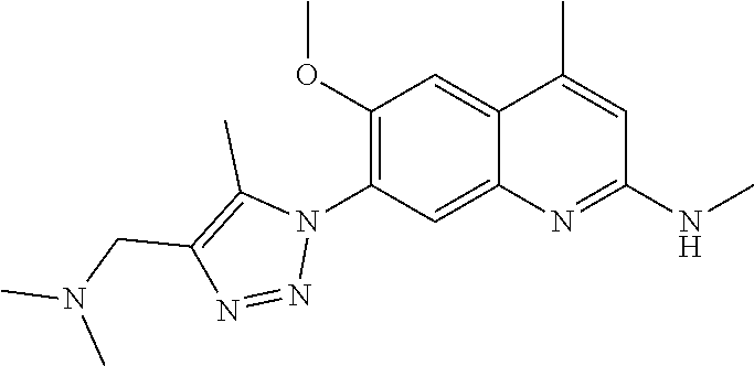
C12=CC(OC)=C(N3C(C)=C(CN(C)C)N=N3)C=C1N=C(NC)C=C2C
